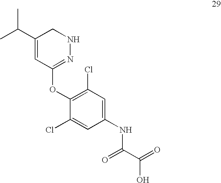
C1(C(C)C)=CC(OC2=C(Cl)C=C(NC(C(O)=O)=O)C=C2Cl)=NNC1
